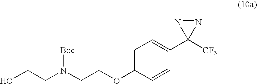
C1=C(OCCN(CCO)[Boc])C=CC(C2([CF3])N=N2)=C1
